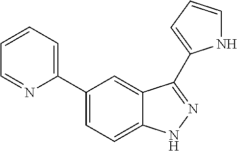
C1(C2=CC=CC=N2)=CC=C2C(=C1)C(C1=CC=CN1)=NN2
